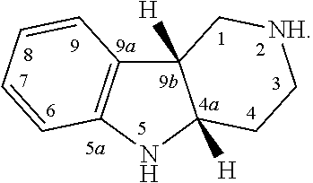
C12([H])C3=C(NC1([H])CC[NH]C2)C=CC=C3
